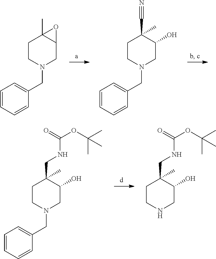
C1=CC=CC(CN2CC3C(C)(CC2)O3)=C1.C1=CC=CC(CN2CC(O)C(C#N)(C)CC2)=C1.C1=CC=CC(CN2CC(O)C(CNC(OC(C)(C)C)=O)(C)CC2)=C1.N1CC(O)C(CNC(OC(C)(C)C)=O)(C)CC1
